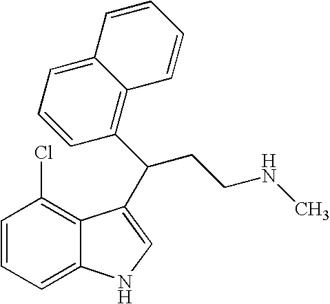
C1=CC=C2C(=C1Cl)C(C(C1=C3C(=CC=C1)C=CC=C3)CCNC)=CN2
